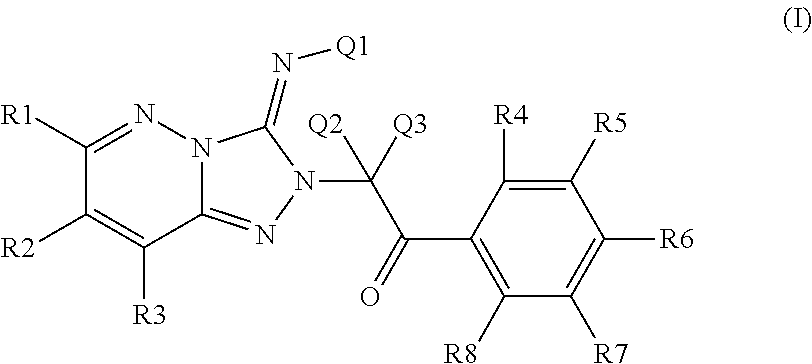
C1([R1])=NN2C(=NN(C(C(C3=C([R8])C([R7])=C([R6])C([R5])=C3[R4])=O)([Q2])[Q3])C2=N[Q1])C([R3])=C1[R2]
